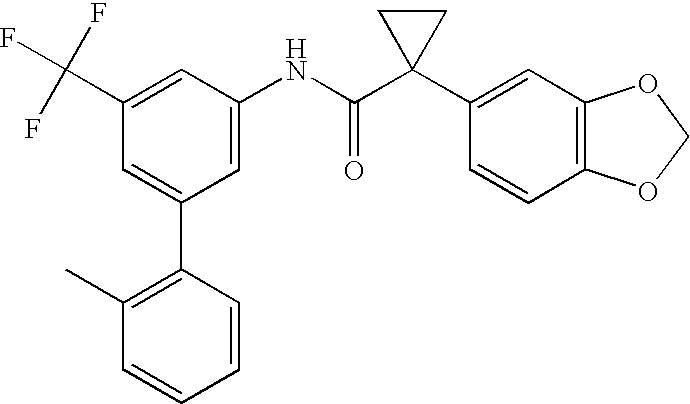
C1(NC(C2(C3=CC4=C(C=C3)OCO4)CC2)=O)=CC(C2=C(C)C=CC=C2)=CC(C(F)(F)F)=C1
